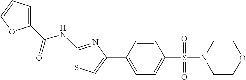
C1(NC(C2=CC=CO2)=O)=NC(C2=CC=C(S(=O)(=O)N3CCOCC3)C=C2)=CS1
